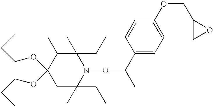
C1C(CC)(C)N(OC(C2=CC=C(OCC3CO3)C=C2)C)C(CC)(C)C(C)C1(OCCC)OCCC
